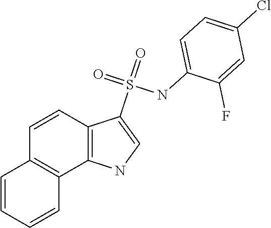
C1=CC2=C(C3=C1C=CC=C3)NC=C2S(=O)(=O)NC1=CC=C(Cl)C=C1F
